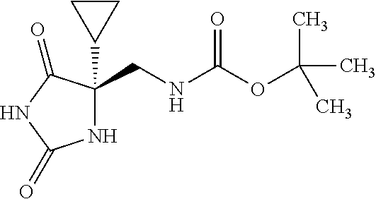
N1C(C2CC2)(CNC(OC(C)(C)C)=O)C(=O)NC1=O
